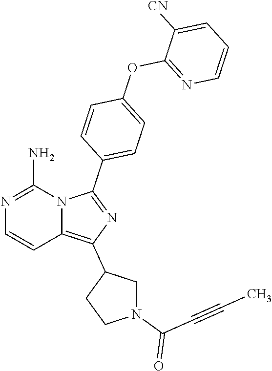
N1=C(N)N2C(=C(C3CN(C(C#CC)=O)CC3)N=C2C2=CC=C(OC3=NC=CC=C3[CN])C=C2)C=C1
